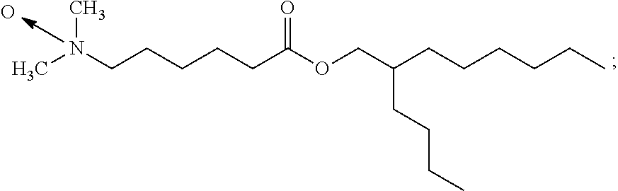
CN(C)CCCCCC(OCC(CCCC)CCCCCC)=O.O
